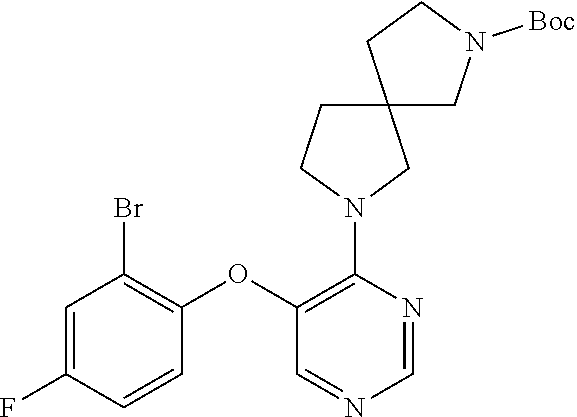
C1=CC(OC2=C(N3CC4(CC3)CN([Boc])CC4)N=CN=C2)=C(Br)C=C1F
